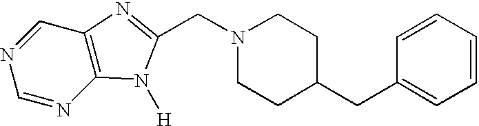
N1=CC2=C(N=C1)N([H])C(CN1CCC(CC3=CC=CC=C3)CC1)=N2
